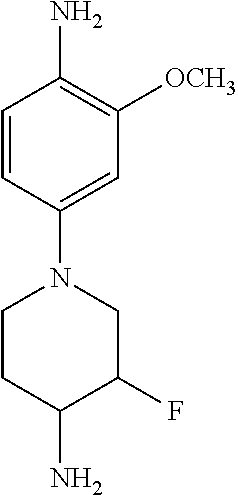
C1=CC(N2CCC(N)C(F)C2)=CC([OCH3])=C1N
